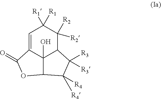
C1=C2C3(O)C(C([R2])([R2])C1([R1])[R1])C([R3])([R3])C([R4])([R4])C3OC2=O
